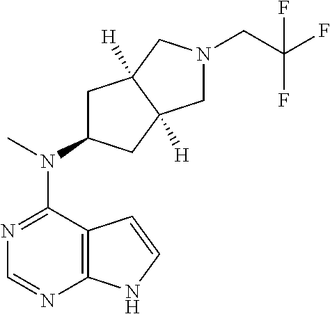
N1=C(N(C)C2CC3([H])C([H])(C2)CN(CC(F)(F)F)C3)C2=C(N=C1)NC=C2
